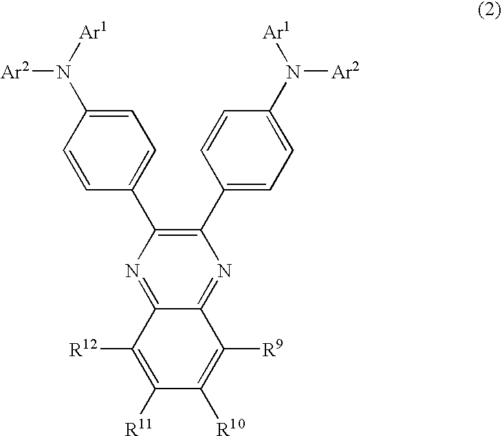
C1=CC(C2=C(C3=CC=C(N([Ar2])[Ar1])C=C3)N=C3C(=N2)C([R12])=C([R11])C([R10])=C3[R9])=CC=C1N([Ar2])[Ar1]
